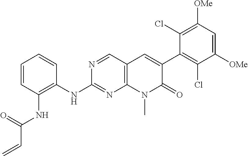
C1(NC2=NC3=C(C=N2)C=C(C2=C(Cl)C([OMe])=CC([OMe])=C2Cl)C(=O)N3C)=C(NC(C=C)=O)C=CC=C1
